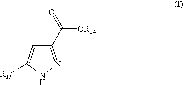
C1(C([OR14])=O)=NNC([R13])=C1
